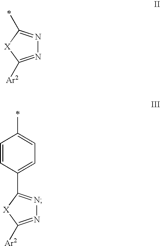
N1=C([Ar2])[X]C(C)=N1.N1=C([Ar2])[X]C(C2=CC=C(C)C=C2)=N1
